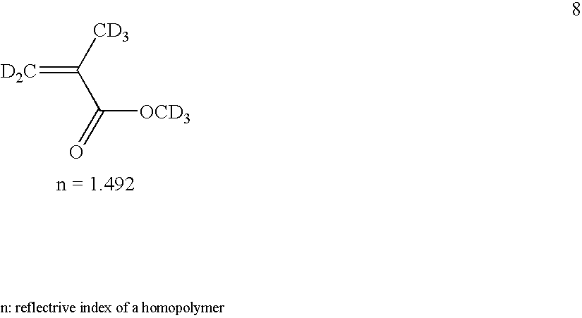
[D2C]=C([CD3])C(=O)[OCD3]
